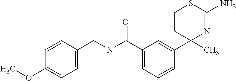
C1CC(C)(C2=CC(C(NCC3=CC=C(OC)C=C3)=O)=CC=C2)N=C(N)S1
